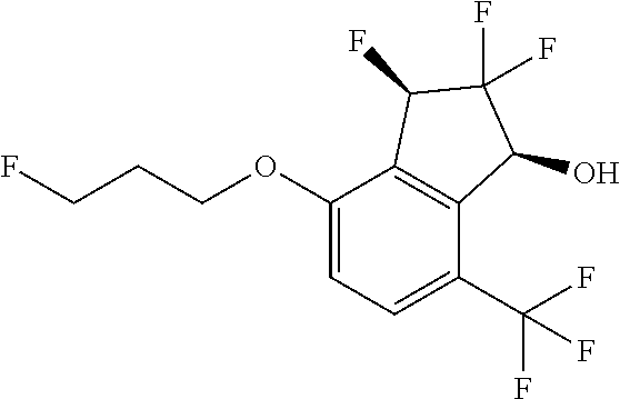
O(C1=CC=C(C(F)(F)F)C2=C1C(F)C(F)(F)C2O)CCCF
